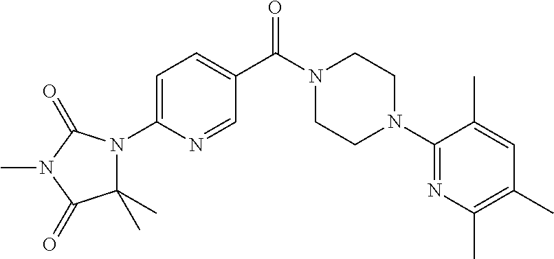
C1=C(N2C(C)(C)C(=O)N(C)C2=O)N=CC(C(N2CCN(C3=NC(C)=C(C)C=C3C)CC2)=O)=C1
